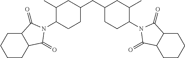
C12CCCCC1C(=O)N(C1CCC(CC3CCC(N4C(=O)C5C(CCCC5)C4=O)C(C)C3)CC1C)C2=O
